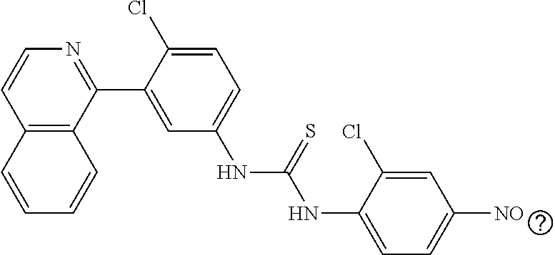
C12=C(C(C3=CC(NC(NC4=CC=C([NO])C=C4Cl)=S)=CC=C3Cl)=NC=C1)C=CC=C2
